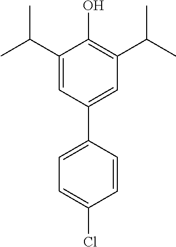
C1(C(C)C)=CC(C2=CC=C(Cl)C=C2)=CC(C(C)C)=C1O
